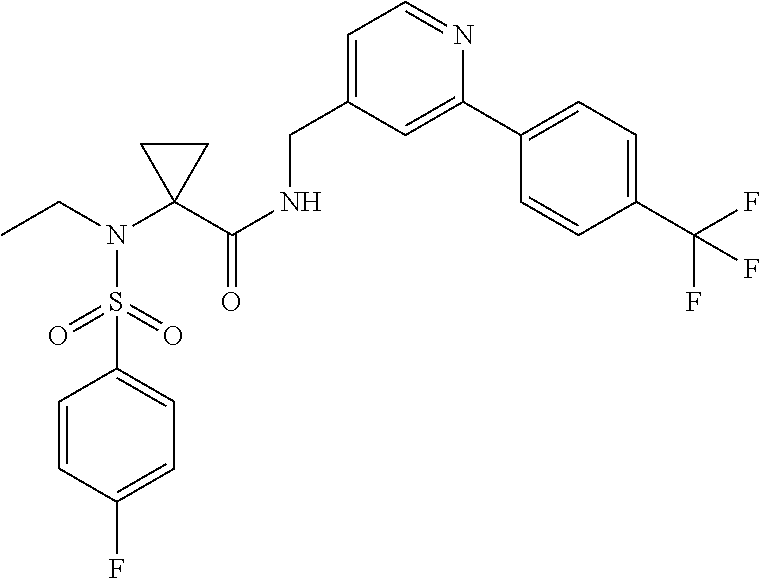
C1(S(N(CC)C2(C(NCC3=CC=NC(C4=CC=C(C(F)(F)F)C=C4)=C3)=O)CC2)(=O)=O)=CC=C(F)C=C1
